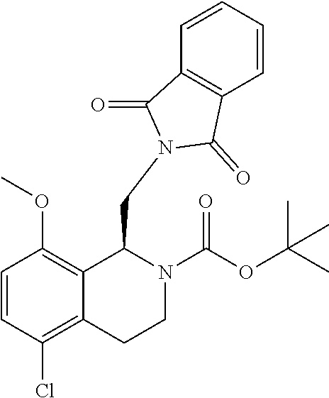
C1=CC(Cl)=C2C(=C1OC)C(CN1C(=O)C3=C(C=CC=C3)C1=O)N(C(OC(C)(C)C)=O)CC2
